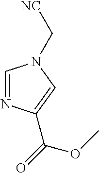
C1=NC(C(=O)OC)=CN1C[NC]
